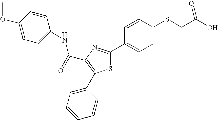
C(C1=C(C2=CC=CC=C2)SC(C2=CC=C(SCC(O)=O)C=C2)=N1)(NC1=CC=C(OC)C=C1)=O
